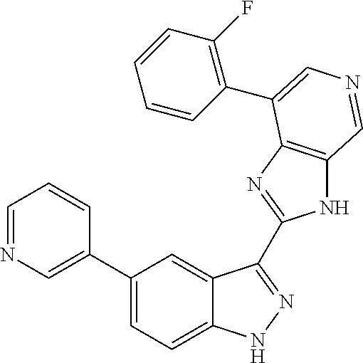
C1(C2=CN=CC=C2)=CC=C2C(=C1)C(C1=NC3=C(N1)C=NC=C3C1=C(F)C=CC=C1)=NN2
